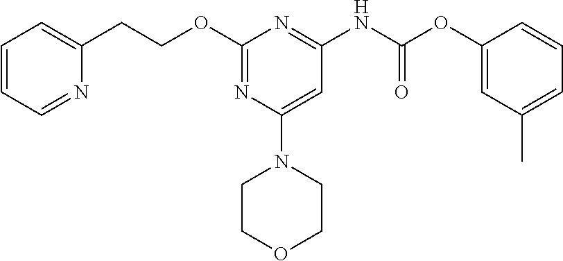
N(C1=NC(OCCC2=CC=CC=N2)=NC(N2CCOCC2)=C1)C(OC1=CC(C)=CC=C1)=O
